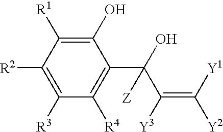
C1(O)=C([R1])C([R2])=C([R3])C([R4])=C1C(C(=C([Y2])[Y1])[Y3])(O)[Z]
